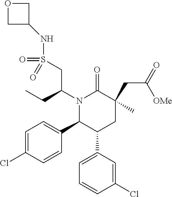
C1=C(C2CC(C)(CC(=O)[OMe])C(=O)N(C(CC)CS(NC3COC3)(=O)=O)C2C2=CC=C(Cl)C=C2)C=C(Cl)C=C1
